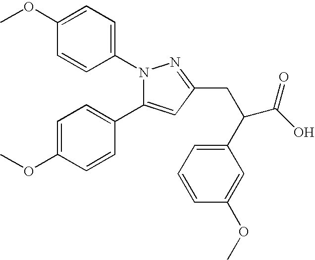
C1=C(OC)C=CC(N2C(C3=CC=C(OC)C=C3)=CC(CC(C3=CC=CC(OC)=C3)C(O)=O)=N2)=C1
